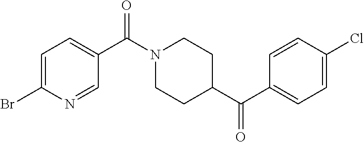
C1=C(Br)N=CC(C(N2CCC(C(=O)C3=CC=C(Cl)C=C3)CC2)=O)=C1
